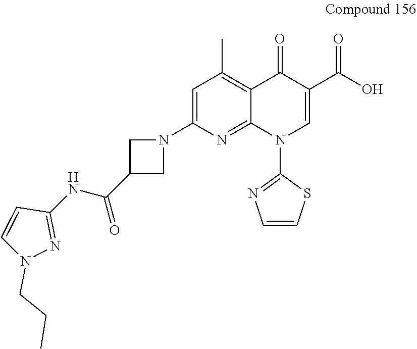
C1=C(N2CC(C(NC3=NN(CCC)C=C3)=O)C2)N=C2C(=C1C)C(=O)C(C(O)=O)=CN2C1=NC=CS1
